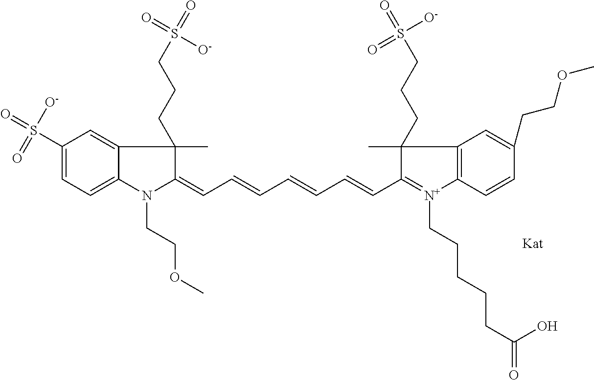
N1(CCOC)C(=CC=CC=CC=CC2=[N+](CCCCCC(=O)O)C3=C(C2(C)CCCS(=O)([O-])=O)C=C(CCOC)C=C3)C(C)(CCCS(=O)([O-])=O)C2=CC(S(=O)(=O)[O-])=CC=C12
